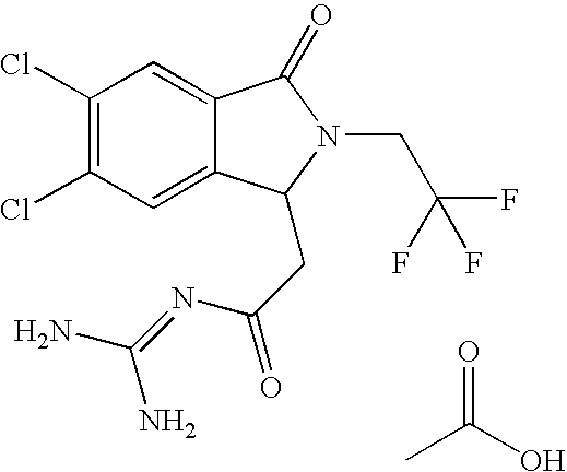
C1(Cl)=C(Cl)C=C2C(=C1)C(=O)N(CC(F)(F)F)C2CC(=O)N=C(N)N.CC(O)=O
